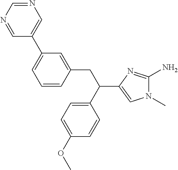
C1=CC(CC(C2=CC=C(OC)C=C2)C2=CN(C)C(N)=N2)=CC(C2=CN=CN=C2)=C1
